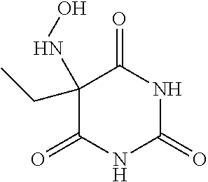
C1(=O)NC(=O)NC(=O)C1(CC)NO
